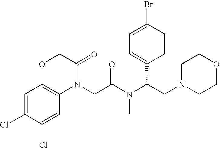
C1=C(Cl)C(Cl)=CC2=C1OCC(=O)N2CC(N(C(CN1CCOCC1)C1=CC=C(Br)C=C1)C)=O
